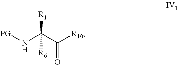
[R10]C(C(N[PG])([R6])[R1])=O
